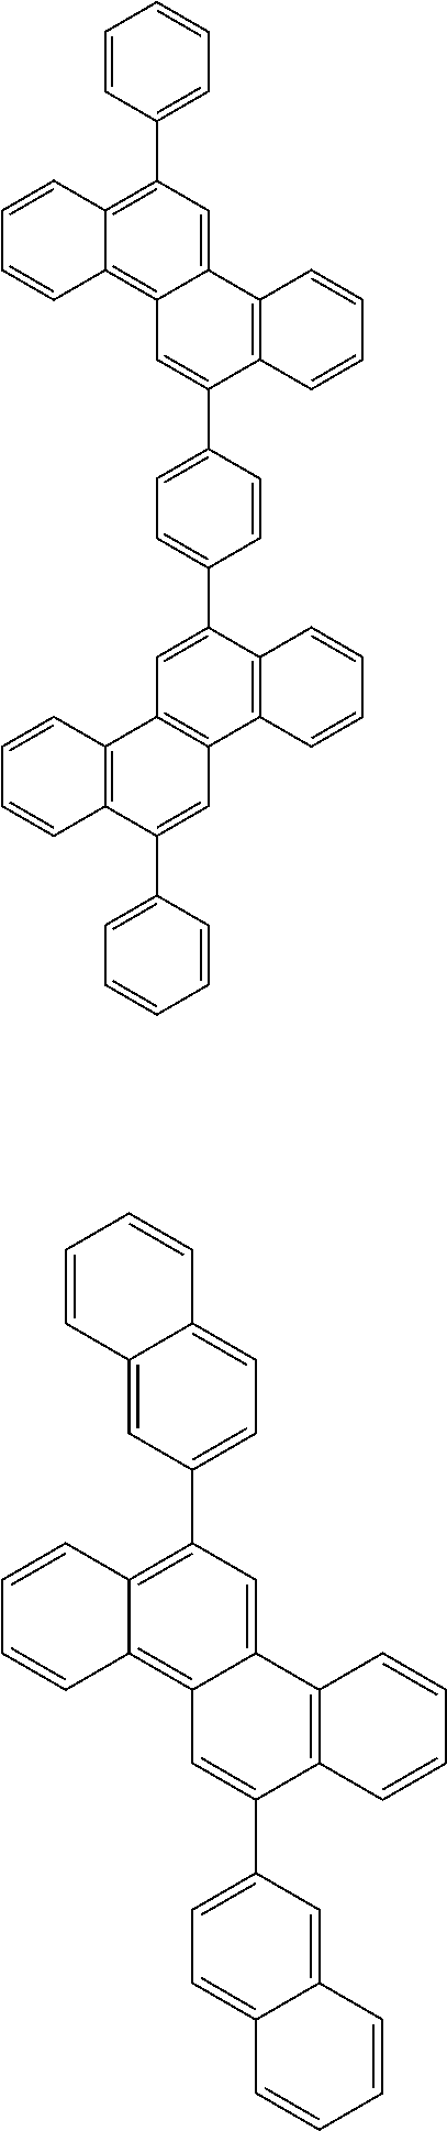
C1=CC(C2=C3C(=C4C(=C2)C2=C(C(C5=CC=C(C6=CC7=C(C8=C6C=CC=C8)C=C(C6=CC=CC=C6)C6=C7C=CC=C6)C=C5)=C4)C=CC=C2)C=CC=C3)=CC=C1.C12=CC(C3=C4C(=C5C(=C3)C3=C(C(C6=CC=C7C(=C6)C=CC=C7)=C5)C=CC=C3)C=CC=C4)=CC=C1C=CC=C2
